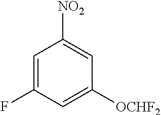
C1=C([OCHF2])C=C([NO2])C=C1F
